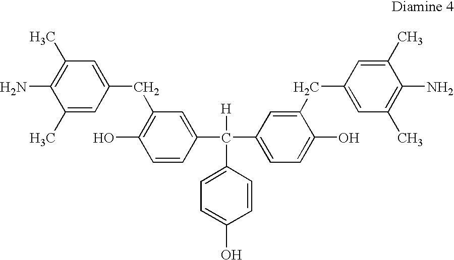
C1(C)=CC(CC2=C(O)C=CC(C(C3=CC=C(O)C(CC4=CC(C)=C(N)C(C)=C4)=C3)([H])C3=CC=C(O)C=C3)=C2)=CC(C)=C1N
